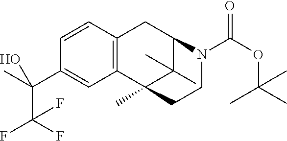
C12=C(C3(C)C(C)(C)C(C1)N(C(OC(C)(C)C)=O)CC3)C=C(C(C)(O)C(F)(F)F)C=C2
